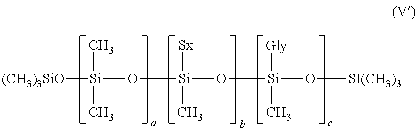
[(CH3)3SiO][Si](C)(C)O[Si]([Sx])(C)O[Si]([Gly])(C)O[SI(CH3)3]
